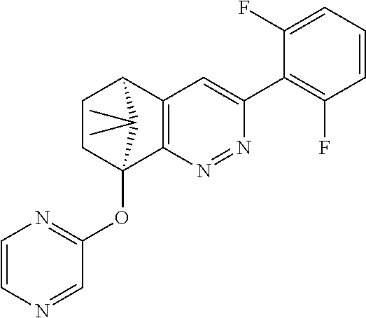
C1CC2(OC3=NC=CN=C3)C3=C(C1C2(C)C)C=C(C1=C(F)C=CC=C1F)N=N3
